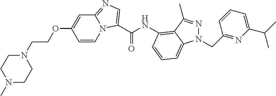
C1=CN2C(=NC=C2C(NC2=C3C(C)=NN(CC4=NC(C(C)C)=CC=C4)C3=CC=C2)=O)C=C1OCCN1CCN(C)CC1
